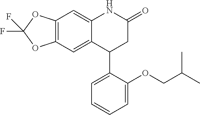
C12=C(C=C3C(=C1)C(C1=CC=CC=C1OCC(C)C)CC(=O)N3)OC(F)(F)O2
